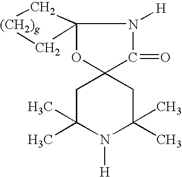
C1C(C)(C)N([H])C(C)(C)CC12C(=O)N([H])C1(O2)C[(CH2)g]C1
